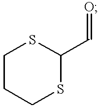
C1CCSC(C=O)S1
